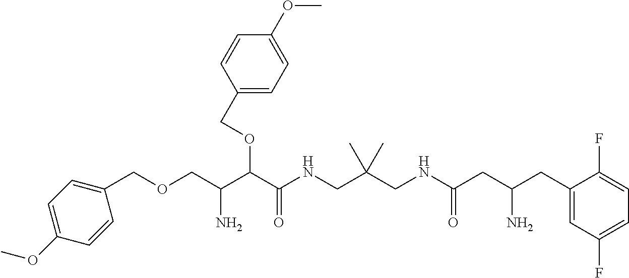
C(C(C(C(NCC(CNC(CC(CC1=CC(F)=CC=C1F)N)=O)(C)C)=O)OCC1=CC=C(OC)C=C1)N)OCC1=CC=C(OC)C=C1
